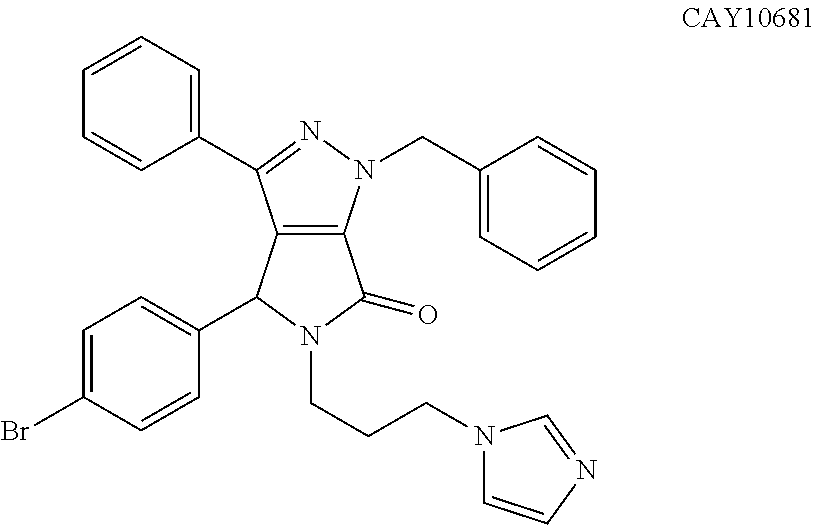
C1(C2=NN(CC3=CC=CC=C3)C3=C2C(C2=CC=C(Br)C=C2)N(CCCN2C=CN=C2)C3=O)=CC=CC=C1
